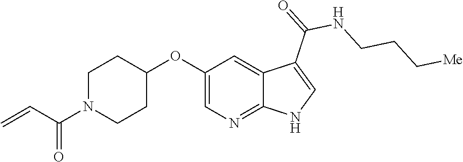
C1N(C(C=C)=O)CCC(OC2=CN=C3C(=C2)C(C(=O)NCCC[Me])=CN3)C1
